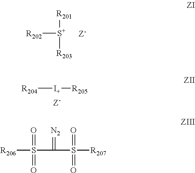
[R202][S+]([R201])[R203].[R204][I+][R205].[R206]S(=O)(=O)C(S([R207])(=O)=O)=[N2]
